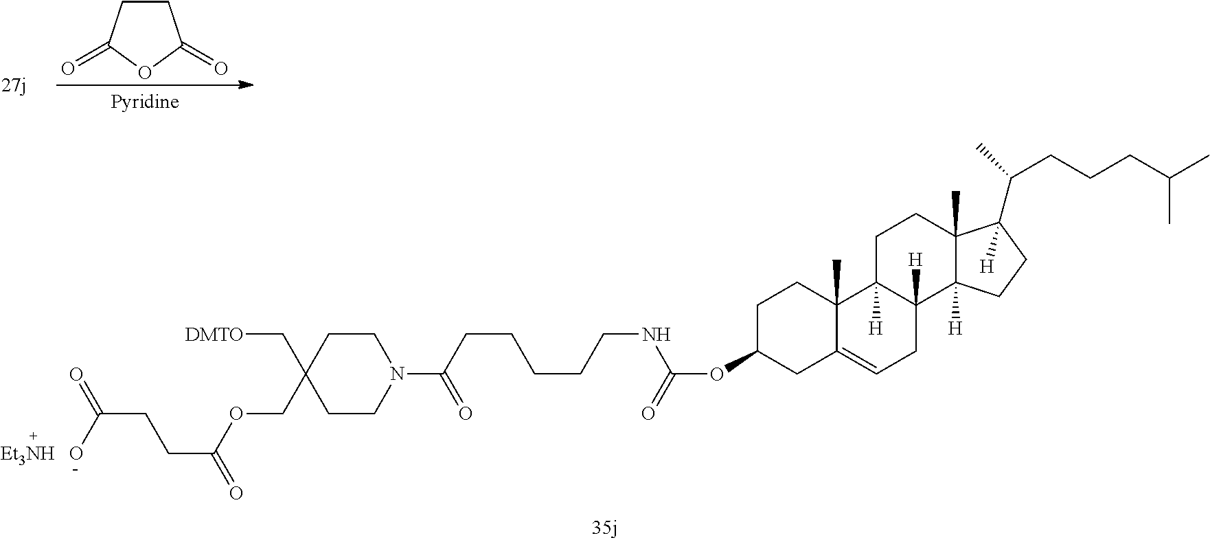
C(C1(C[DMTO])CCN(C(=O)CCCCCNC(=O)OC2CC3=CCC4([H])C([H])(C3(C)CC2)CCC2(C)C4([H])CCC2([H])C(C)CCCC(C)C)CC1)OC(=O)CCC(O)=O.[Et3NH].C1CC(=O)OC1=O
